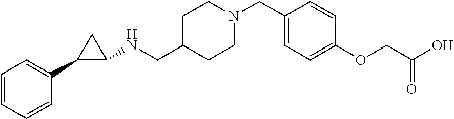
C1=CC=CC(C2C(NCC3CCN(CC4=CC=C(OCC(O)=O)C=C4)CC3)C2)=C1
